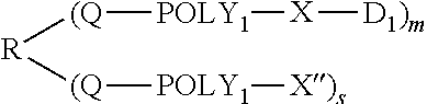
[R]([(Q][POLY1][X)s])[(Q][POLY1][X][D1)m]
